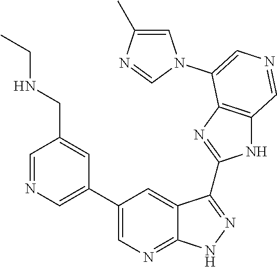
C1=NC=C(C2=CN=C3C(=C2)C(C2=NC4=C(N2)C=NC=C4N2C=C(C)N=C2)=NN3)C=C1CNCC
